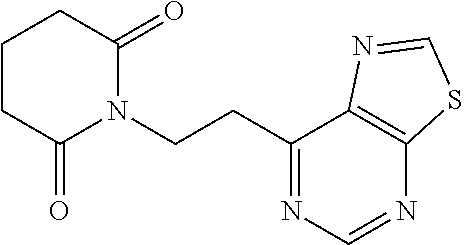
C1CC(=O)N(CCC2=NC=NC3=C2N=CS3)C(=O)C1
